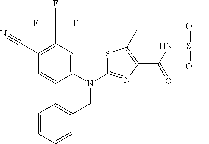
S1C(N(C2=CC(C(F)(F)F)=C(C#N)C=C2)CC2=CC=CC=C2)=NC(C(NS(C)(=O)=O)=O)=C1C
